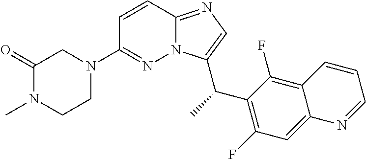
C1(=O)N(C)CCN(C2=NN3C(=NC=C3C(C)C3=C(F)C=C4C(=C3F)C=CC=N4)C=C2)C1
